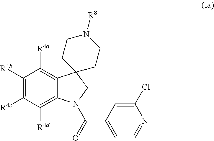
C1([R4d])=C2C(=C([R4a])C([R4b])=C1[R4c])C1(CN2C(C2=CC=NC(Cl)=C2)=O)CCN([R8])CC1
